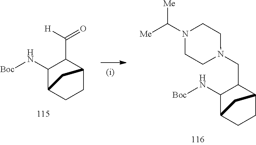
C1(N[Boc])C2CCC(C1C([H])=O)C2.C1(N[Boc])C2CCC(C1CN1CCN(C([Me])[Me])CC1)C2
